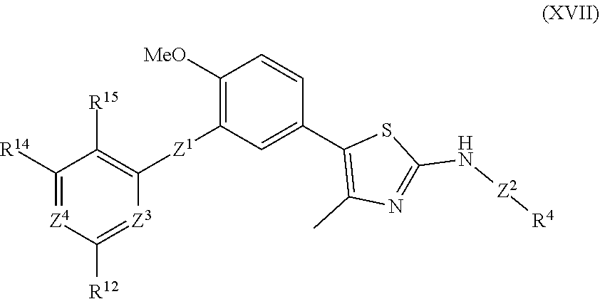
C1([MeO])=C([Z1]C2=C([R15])C([R14])=[Z4]C([R12])=[Z3]2)C=C(C2=C(C)N=C(N[Z2][R4])S2)C=C1
